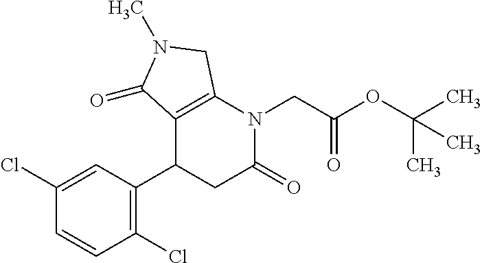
C1=C(Cl)C=CC(Cl)=C1C1CC(=O)N(CC(OC(C)(C)C)=O)C2=C1C(=O)N(C)C2
